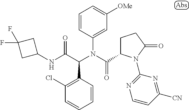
C1=CC(N(C(=O)C2CCC(=O)N2C2=NC=CC([CN])=N2)C(C(NC2CC(F)(F)C2)=O)C2=C(Cl)C=CC=C2)=CC([OMe])=C1
